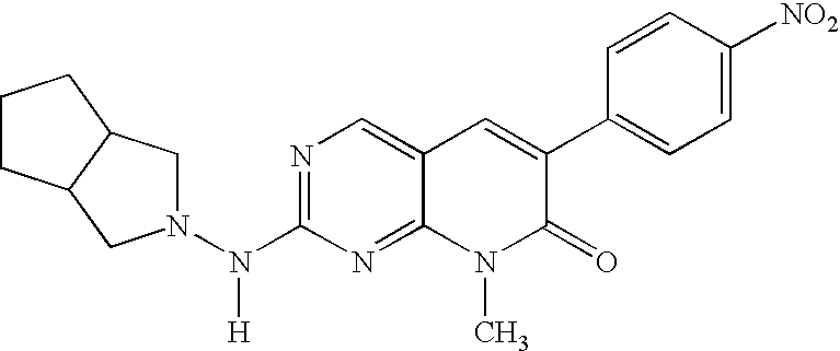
N1=C(N(N2CC3C(C2)CCC3)[H])N=C2C(=C1)C=C(C1=CC=C([NO2])C=C1)C(=O)N2C
